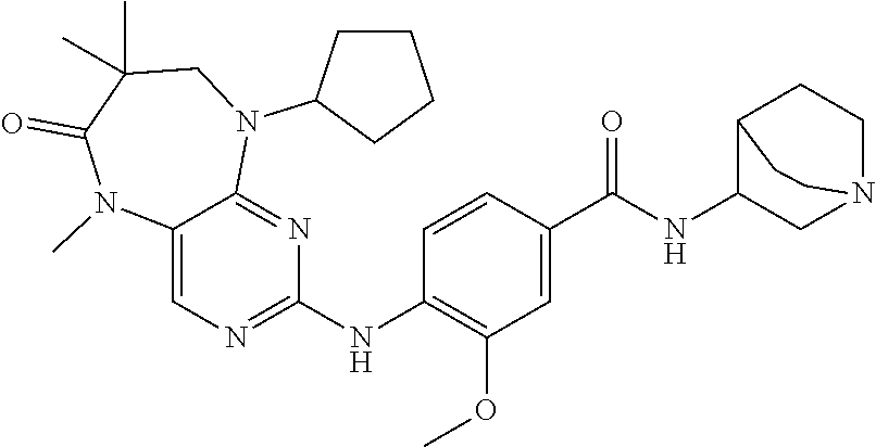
C12=CN=C(NC3=C(OC)C=C(C(NC4CN5CCC4CC5)=O)C=C3)N=C1N(C1CCCC1)CC(C)(C)C(=O)N2C
